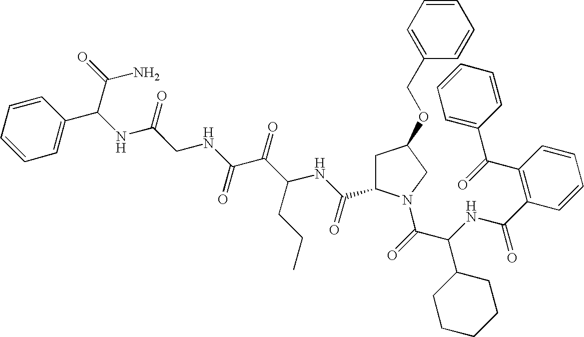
C1(C(NC(C(=O)N2CC(OCC3=CC=CC=C3)CC2C(NC(C(C(NCC(NC(C(N)=O)C2=CC=CC=C2)=O)=O)=O)CCC)=O)C2CCCCC2)=O)=C(C(=O)C2=CC=CC=C2)C=CC=C1
